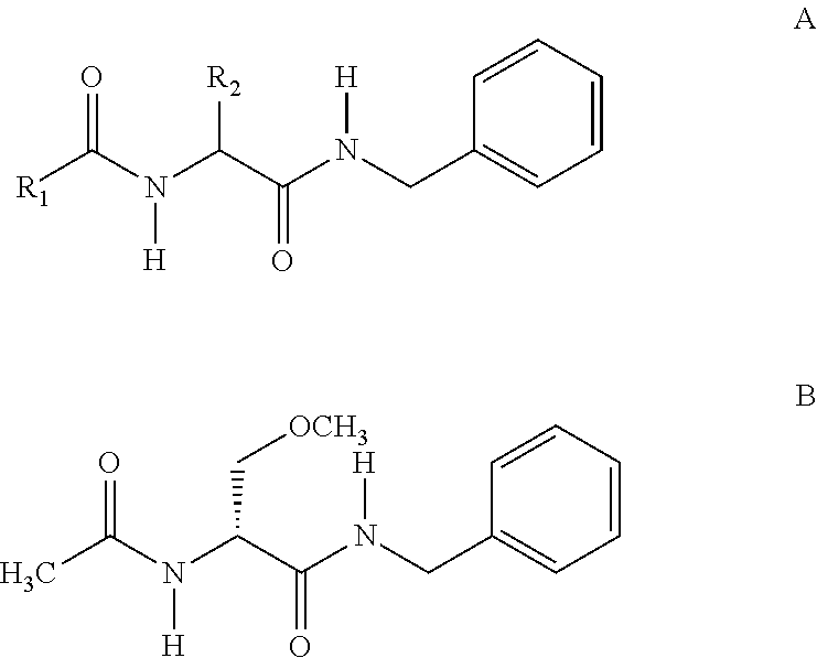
C1=CC(CN(C(C(N(C([R1])=O)[H])[R2])=O)[H])=CC=C1.C1=CC(CN(C(C(N(C(C)=O)[H])C[OCH3])=O)[H])=CC=C1
